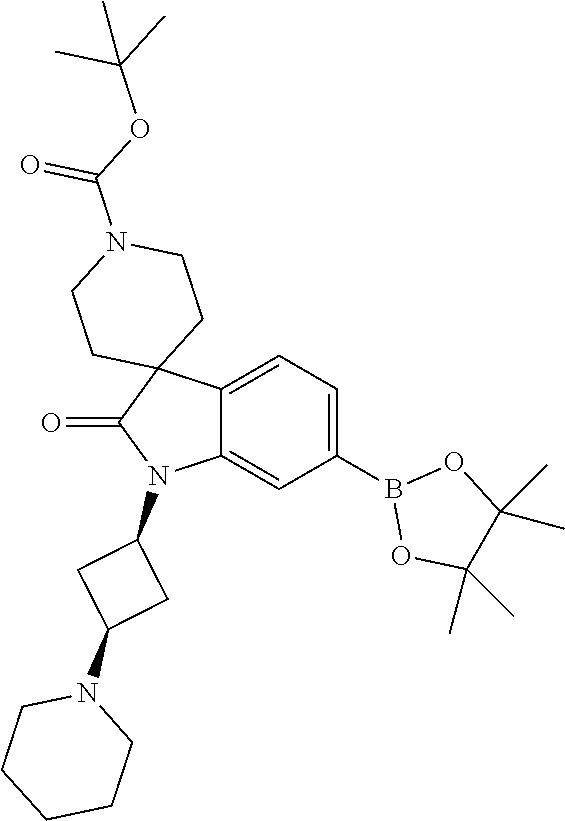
C12=CC=C(B3OC(C)(C)C(C)(C)O3)C=C1N(C1CC(N3CCCCC3)C1)C(=O)C21CCN(C(OC(C)(C)C)=O)CC1
